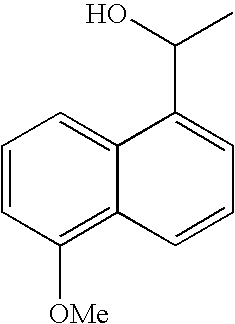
C1=CC([OMe])=C2C(=C1)C(C(C)O)=CC=C2
